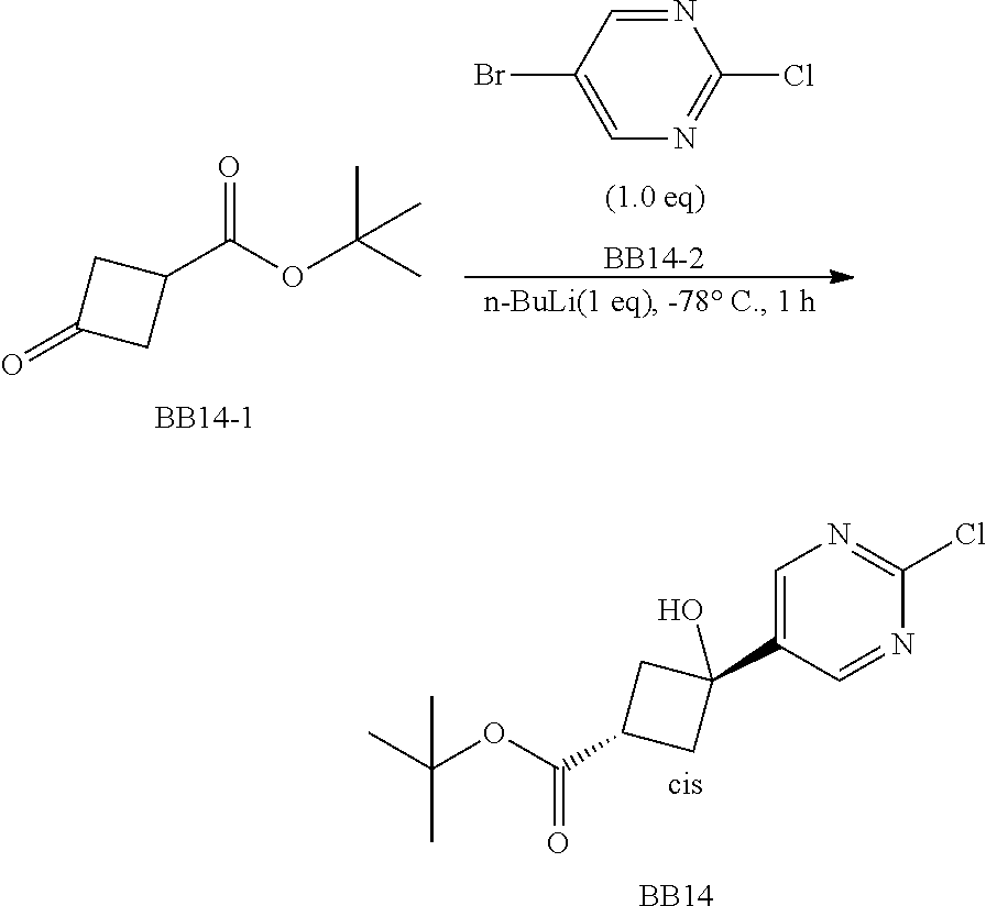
O=C(OC(C)(C)C)C1CC(=O)C1.[BB14-1].C1(Br)=CN=C(Cl)N=C1.[BB14-2].C1=C(C2(O)CC(C(OC(C)(C)C)=O)C2)C=NC(Cl)=N1.[BB14]
